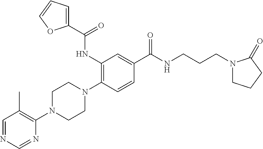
C1=NC=NC(N2CCN(C3=C(NC(C4=CC=CO4)=O)C=C(C(NCCCN4CCCC4=O)=O)C=C3)CC2)=C1C
